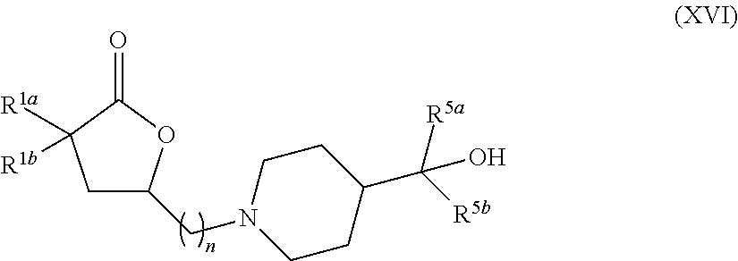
C1C(CN2CCC(C([R5a])([R5b])O)CC2)OC(=O)C1([R1a])[R1b]
